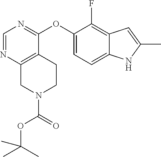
C1(OC2=NC=NC3=C2CCN(C(=O)OC(C)(C)C)C3)=CC=C2C(=C1F)C=C(C)N2
